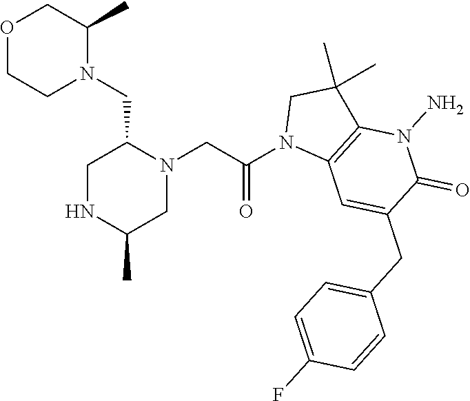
O1CCN(CC2N(CC(N3C4=C(C(C)(C)C3)N(N)C(=O)C(CC3=CC=C(F)C=C3)=C4)=O)CC(C)NC2)C(C)C1
